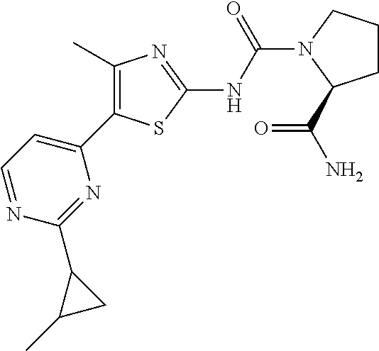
C1=NC(C2C(C)C2)=NC(C2=C(C)N=C(NC(=O)N3CCCC3C(=O)N)S2)=C1
